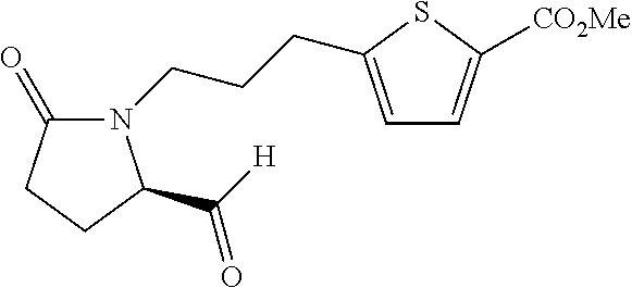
N1(CCCC2=CC=C([CO2Me])S2)C(=O)CCC1C([H])=O
